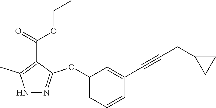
N1N=C(OC2=CC=CC(C#CCC3CC3)=C2)C(C(=O)OCC)=C1C
